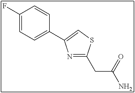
C1(F)=CC=C(C2=CSC(CC(N)=O)=N2)C=C1
